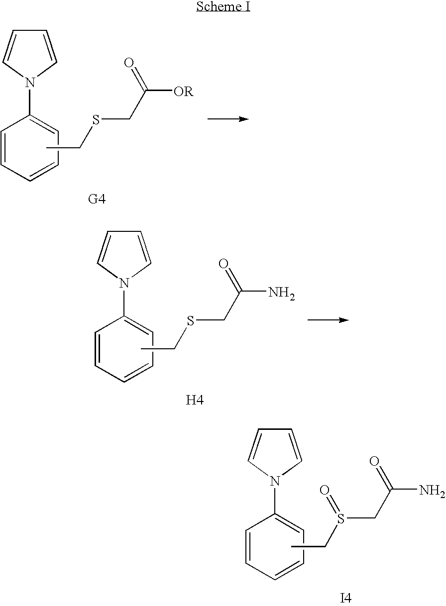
C1=CN(C2=CC=CC=C2)C=C1.CCS(CC(N)=O)=O.[I4].C1=CN(C2=CC=CC=C2)C=C1.CCSCC([OR])=O.C1=CN(C2=CC=CC=C2)C=C1.CCSCC(N)=O.[H4]
